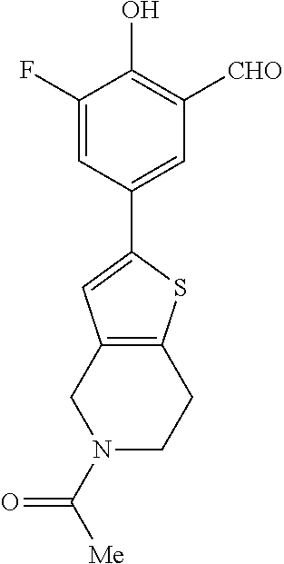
C1(F)=CC(C2=CC3=C(S2)CCN(C(=O)[Me])C3)=CC([CHO])=C1O
